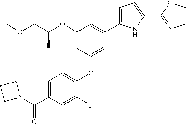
C1(OC(COC)C)=CC(OC2=CC=C(C(=O)N3CCC3)C=C2F)=CC(C2=CC=C(C3=NCCO3)N2)=C1
